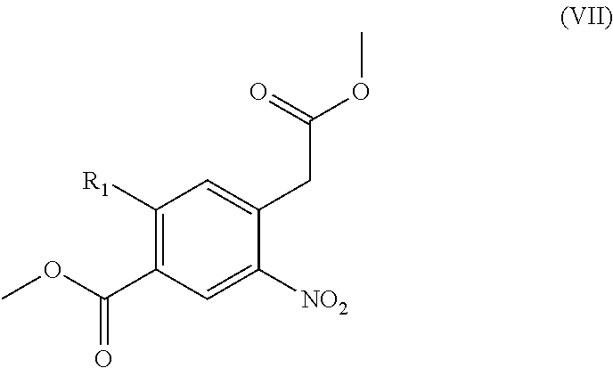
C1(CC(OC)=O)=CC([R1])=C(C(OC)=O)C=C1[NO2]
